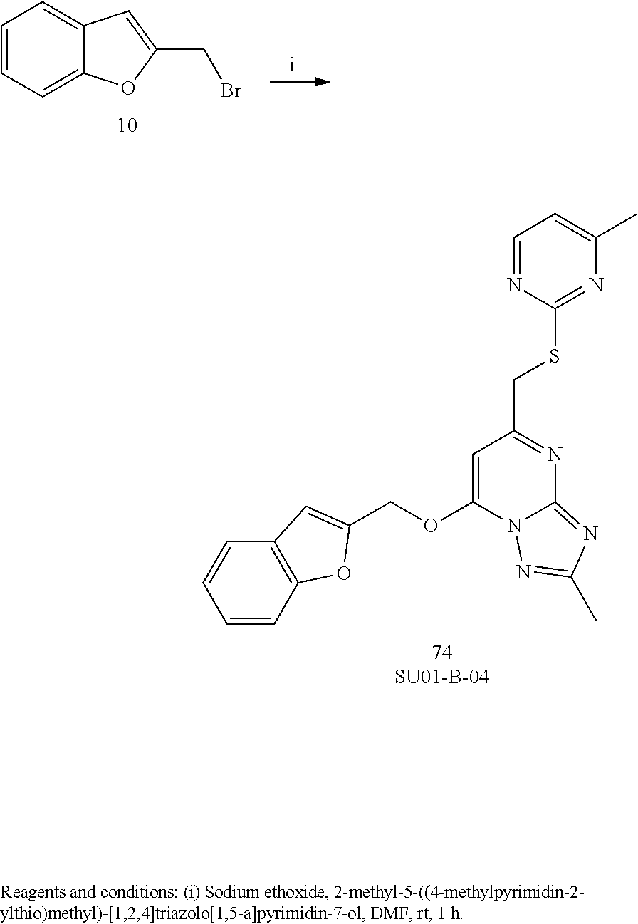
C1=CC=C2C(=C1)C=C(CBr)O2.C12=NC(C)=NN1C(OCC1=CC3=C(C=CC=C3)O1)=CC(CSC1=NC(C)=CC=N1)=N2
